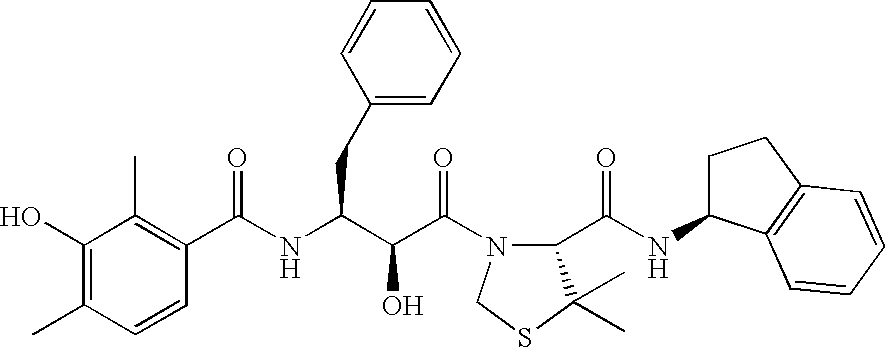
C1(C)=C(C(NC(C(C(N2C(C(NC3CCC4=C3C=CC=C4)=O)C(C)(C)SC2)=O)O)CC2=CC=CC=C2)=O)C=CC(C)=C1O
